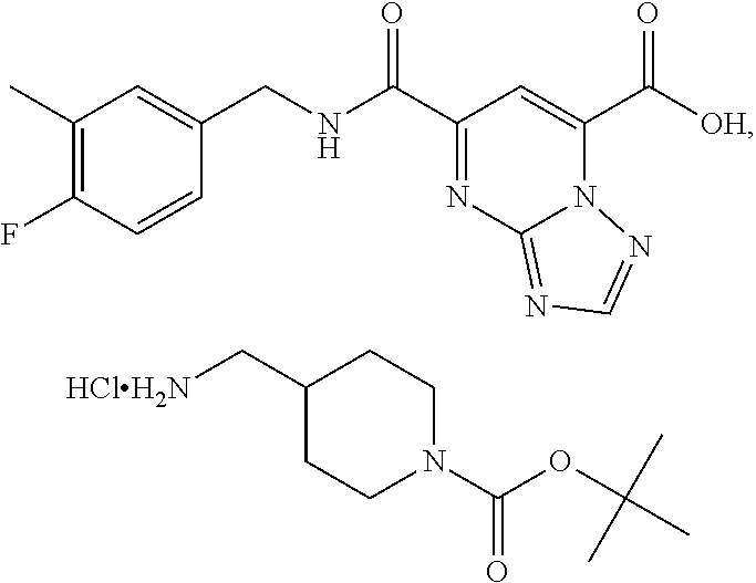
C1(C)=C(F)C=CC(CNC(C2=NC3=NC=NN3C(C([OH])=O)=C2)=O)=C1.C1(C[HClH2N])CCN(C(OC(C)(C)C)=O)CC1
